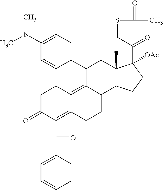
C1=C(N(C)C)C=CC(C2C3=C4C(=C(C(=O)C5=CC=CC=C5)C(=O)CC4)CCC3C3C(C)(C2)C(C(CSC(=O)C)=O)([OAc])CC3)=C1
